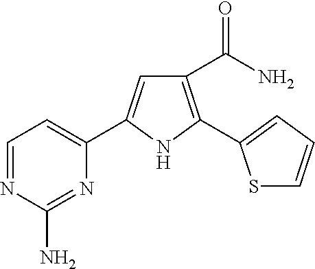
C1(C(=O)N)=C(C2=CC=CS2)NC(C2=CC=NC(N)=N2)=C1
